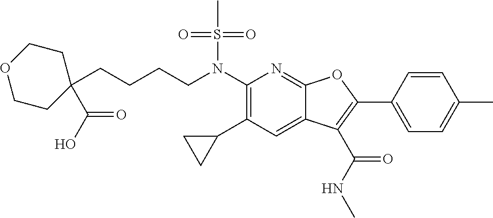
N(C1=C(C2CC2)C=C2C(=N1)OC(C1=CC=C(C)C=C1)=C2C(NC)=O)(S(C)(=O)=O)CCCCC1(C(O)=O)CCOCC1
